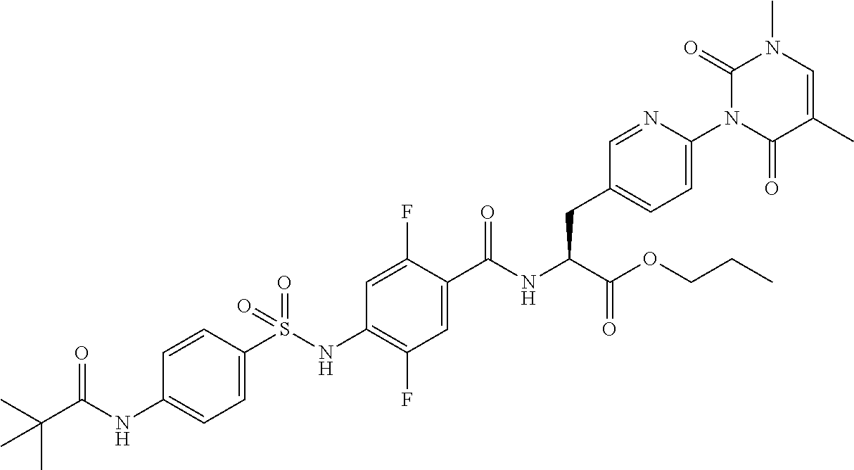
C1=C(S(NC2=C(F)C=C(C(NC(C(OCCC)=O)CC3=CC=C(N4C(=O)C(C)=CN(C)C4=O)N=C3)=O)C(F)=C2)(=O)=O)C=CC(NC(C(C)(C)C)=O)=C1
